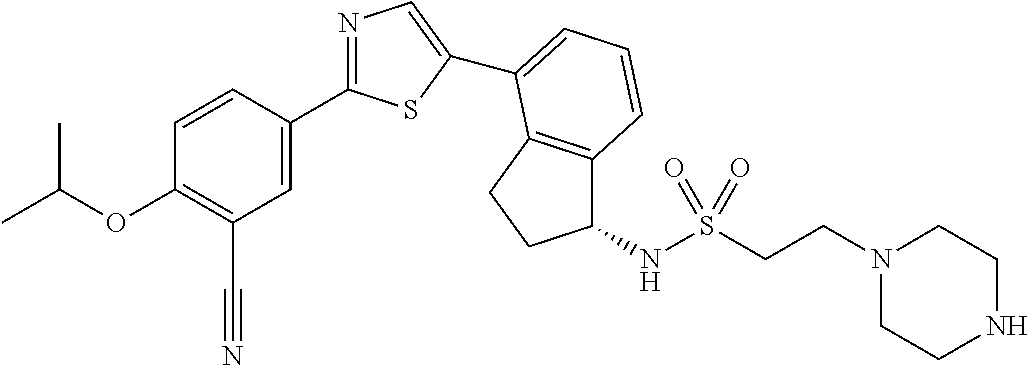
C1=CC(C2=NC=C(C3=CC=CC4=C3CCC4NS(CCN3CCNCC3)(=O)=O)S2)=CC(C#N)=C1OC(C)C
